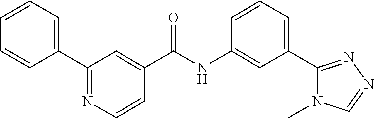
C1(C2=CC=CC=C2)=NC=CC(C(NC2=CC(C3=NN=CN3C)=CC=C2)=O)=C1
